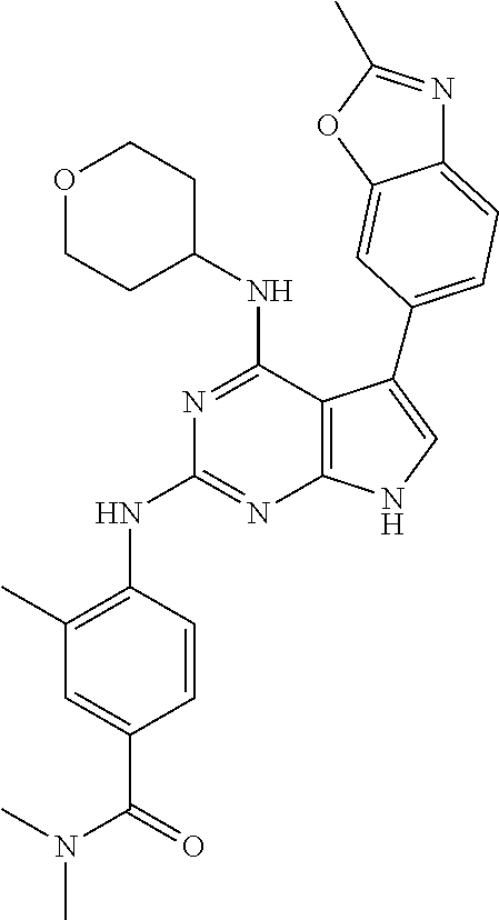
C1(C)=C(NC2=NC3=C(C(NC4CCOCC4)=N2)C(C2=CC=C4N=C(C)OC4=C2)=CN3)C=CC(C(N(C)C)=O)=C1
